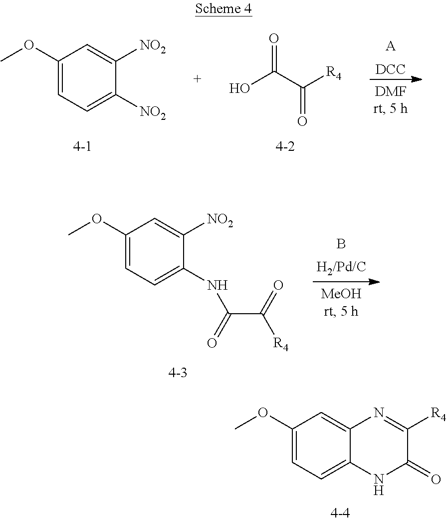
C1(OC)=CC=C([NO2])C([NO2])=C1.OC(C([R4])=O)=O.[DCC].[A].B.C1(OC)=CC=C(NC(C([R4])=O)=O)C([NO2])=C1.C1(OC)=CC=C2C(=C1)N=C([R4])C(=O)N2
